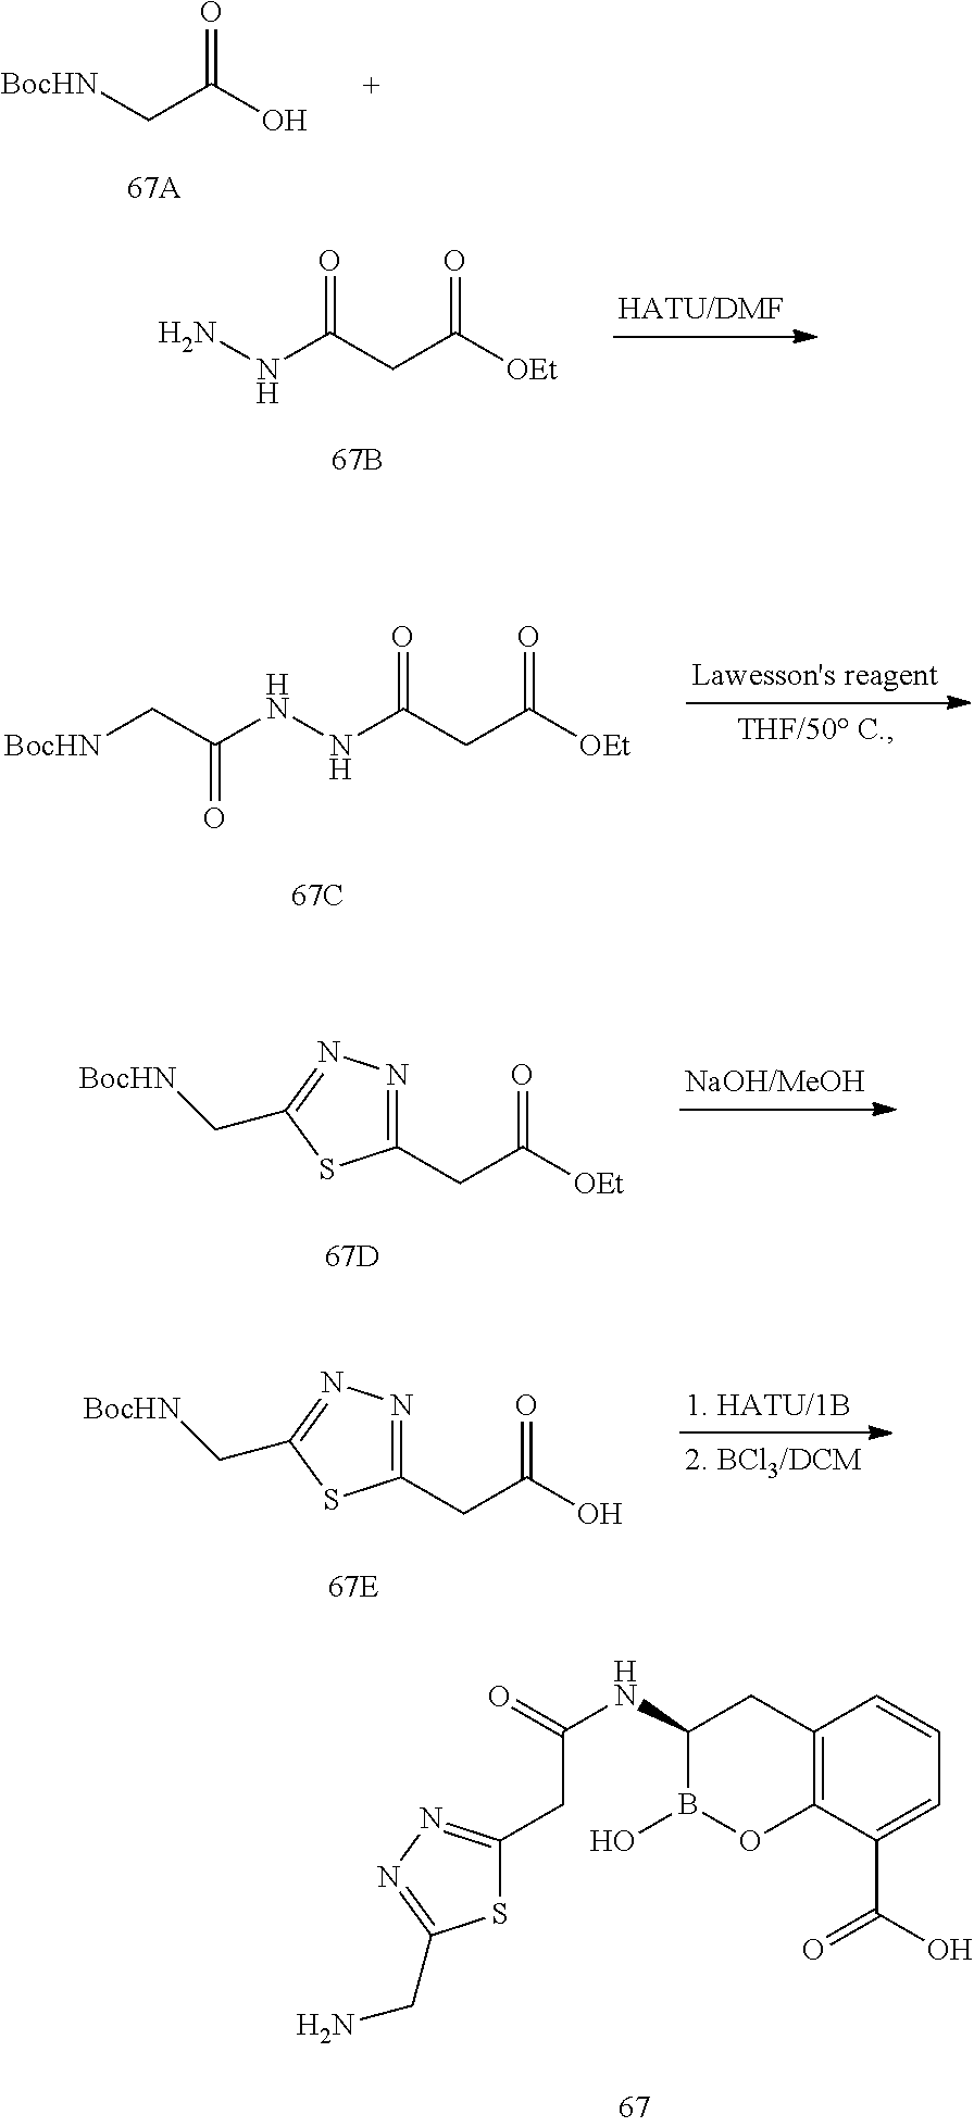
[BocHN]CC(O)=O.NNC(CC([OEt])=O)=O.N(NC(CC([OEt])=O)=O)C(C[BocHN])=O.C(C([OEt])=O)C1=NN=C(C[BocHN])S1.C(C(O)=O)C1=NN=C(C[BocHN])S1.C12=C(C(C(=O)O)=CC=C1)OB(O)C(NC(CC1=NN=C(CN)S1)=O)C2
